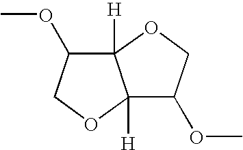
O(C1COC2([H])C1([H])OCC2OC)C
